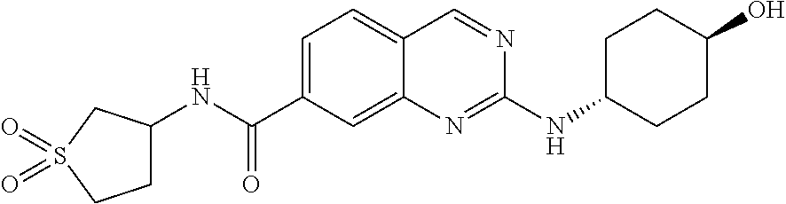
C1=C(C(NC2CCS(=O)(=O)C2)=O)C=C2C(=C1)C=NC(NC1CCC(O)CC1)=N2
